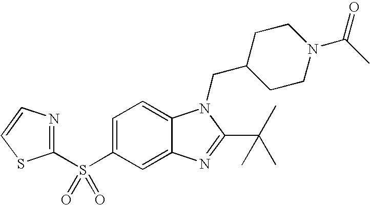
C12=CC(S(C3=NC=CS3)(=O)=O)=CC=C1N(CC1CCN(C(=O)C)CC1)C(C(C)(C)C)=N2
